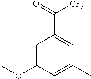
C1=C(OC)C=C(C)C=C1C(=O)[CF3]
